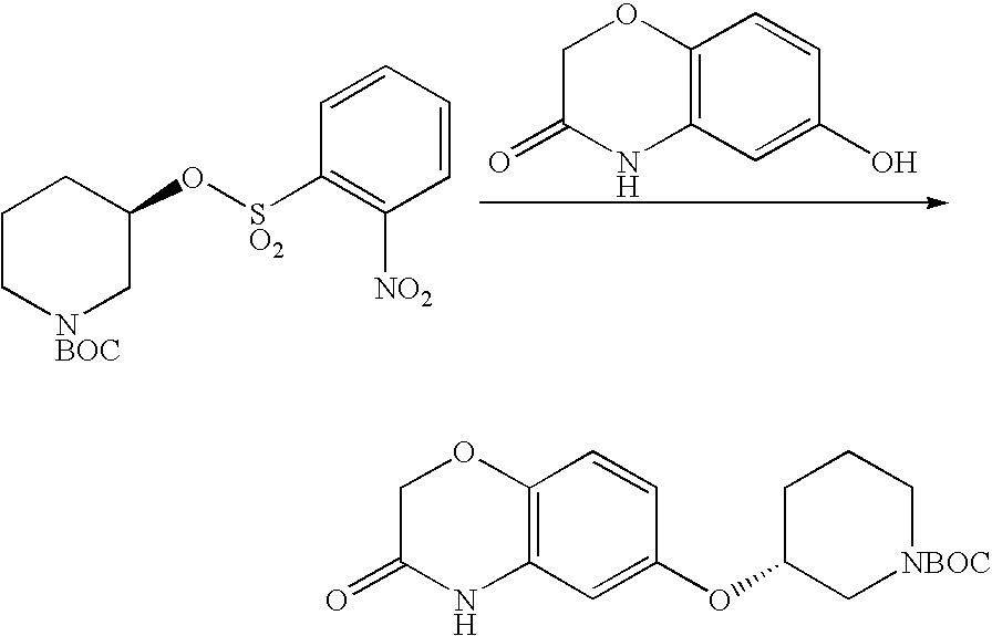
C1C(=O)NC2=C(O1)C=CC(O)=C2.C1C[NBOC]CC(O[SO2]C2=C([NO2])C=CC=C2)C1.C1C(=O)NC2=C(O1)C=CC(OC1C[NBOC]CCC1)=C2
